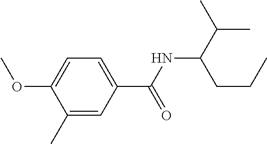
C1(C)=CC(C(NC(C(C)C)CCC)=O)=CC=C1OC
